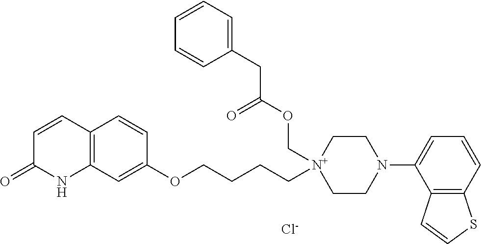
[Cl-].C1=CC2=C(NC1=O)C=C(OCCCC[N+]1(COC(CC3=CC=CC=C3)=O)CCN(C3=CC=CC4=C3C=CS4)CC1)C=C2
